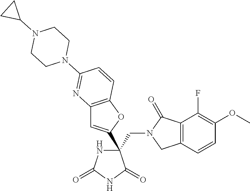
C(C1(C2=CC3=C(O2)C=CC(N2CCN(C4CC4)CC2)=N3)NC(=O)NC1=O)N1CC2=C(C1=O)C(F)=C(OC)C=C2
